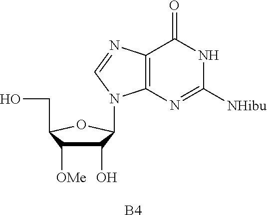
C1(O)C([OMe])C(CO)OC1N1C2=C(C(=O)NC([NHibu])=N2)N=C1.[B4]
